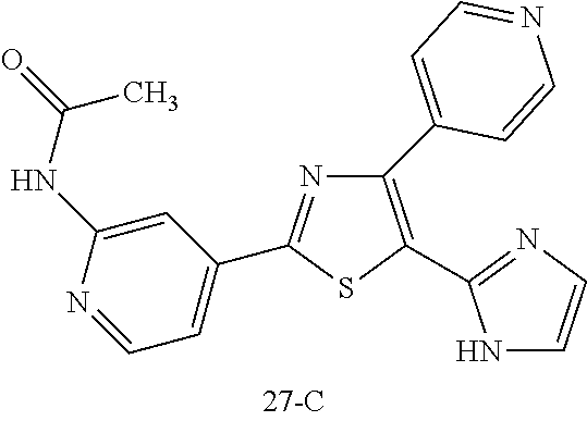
C1(C2=CC=NC=C2)=C(C2=NC=CN2)SC(C2=CC=NC(NC(=O)C)=C2)=N1
